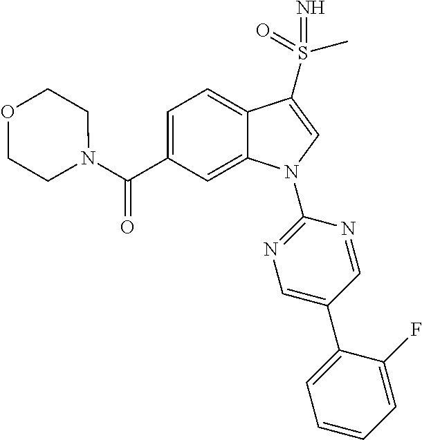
C(C1=CC=C2C(=C1)N(C1=NC=C(C3=CC=CC=C3F)C=N1)C=C2S(C)(=O)=N)(=O)N1CCOCC1
